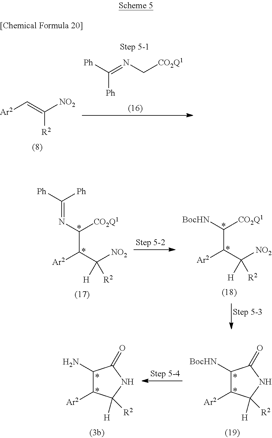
C(=C([NO2])[R2])[Ar2].[Ph]C(=NC[CO2Q1])[Ph].C(=NC([CO2Q1])C(C([NO2])([H])[R2])[Ar2])([Ph])[Ph].[BocHN]C([CO2Q1])C(C([NO2])([H])[R2])[Ar2].C1([BocHN])C([Ar2])C([H])([R2])NC1=O.C1(N)C([Ar2])C([H])([R2])NC1=O
